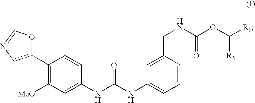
C1(C2=CN=CO2)=C([MeO])C=C(NC(NC2=CC=CC(CNC(OC([R1])[R2])=O)=C2)=O)C=C1
